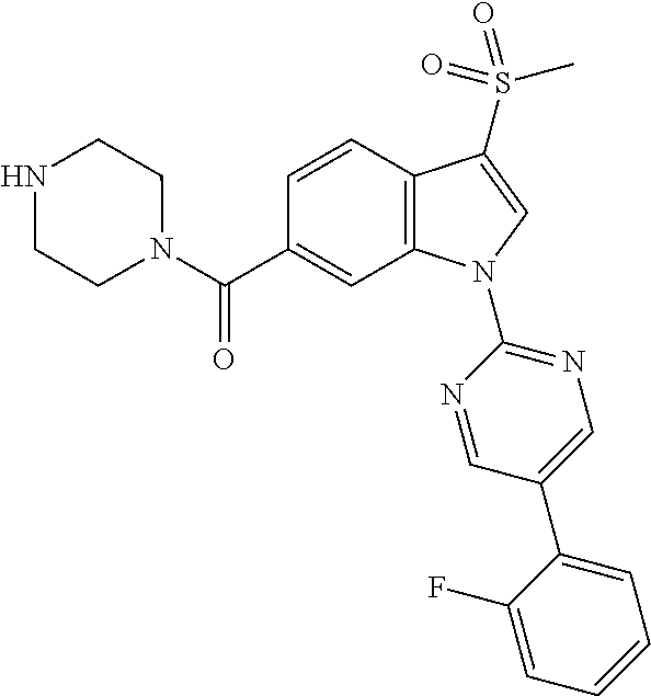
C(C1=CC2=C(C=C1)C(S(C)(=O)=O)=CN2C1=NC=C(C2=CC=CC=C2F)C=N1)(=O)N1CCNCC1
